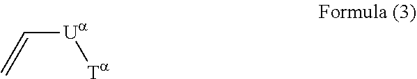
C([Ua][Ta])=C
